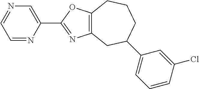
C1=NC(C2=NC3=C(O2)CCCC(C2=CC=CC(Cl)=C2)C3)=CN=C1
